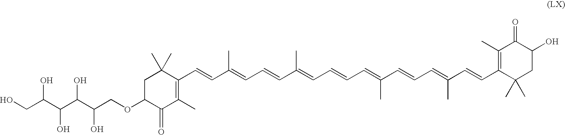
C1C(OCC(C(C(C(CO)O)O)O)O)C(=O)C(C)=C(C=CC(=CC=CC(=CC=CC=C(C=CC=C(C=CC2=C(C)C(=O)C(O)CC2(C)C)C)C)C)C)C1(C)C
